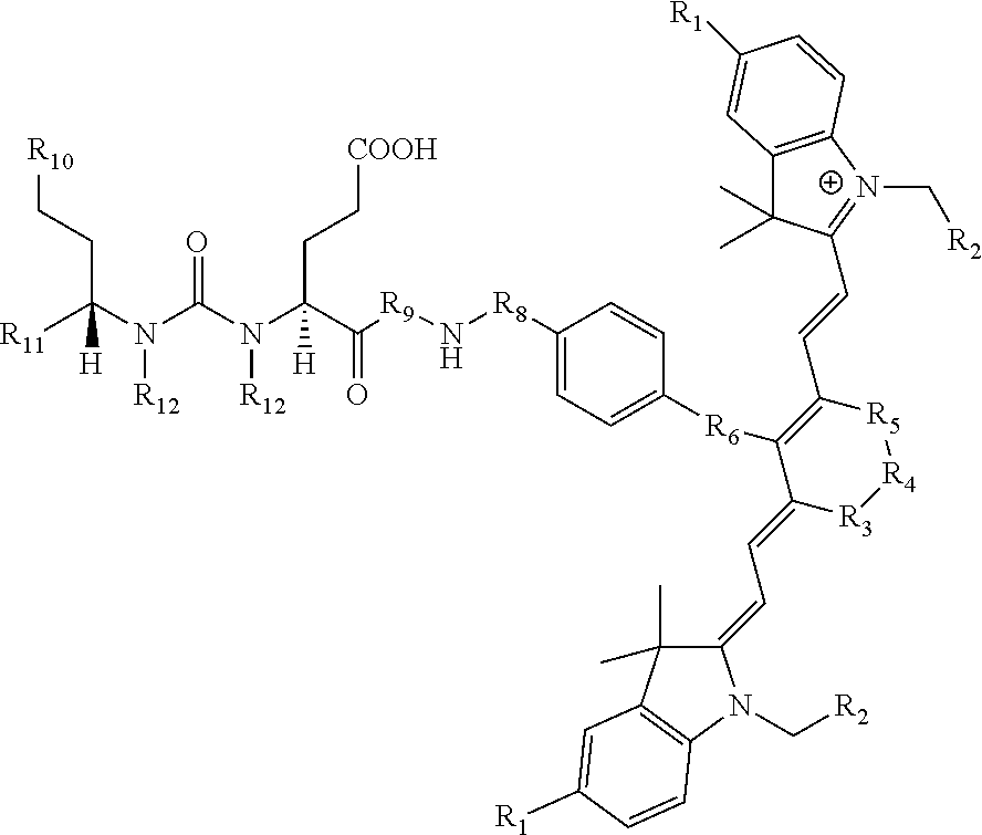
[R11]C(N(C(N(C(C([R9]N[R8]C1=CC=C([R6]C2=C(C=CC3=[N+](C[R2])C4=C(C3(C)C)C=C([R1])C=C4)[R5][R4][R3]C2=CC=C2C(C)(C)C3=C(N2C[R2])C=CC([R1])=C3)C=C1)=O)(CC[COOH])[H])[R12])=O)[R12])(CC[R10])[H]
